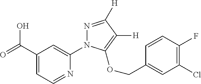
OC(C1=CC=NC(N2N=C([H])C([H])=C2OCC2=CC(Cl)=C(F)C=C2)=C1)=O
